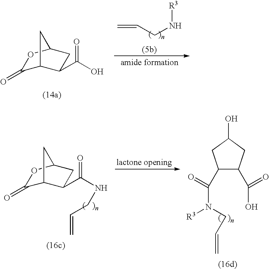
C=CCN[R3].C1(=O)C2C(C(O)=O)CC(O1)C2.C1(=O)C2C(C(NCC=C)=O)CC(O1)C2.C1(C(N(CC=C)[R3])=O)C(C(O)=O)CC(O)C1
